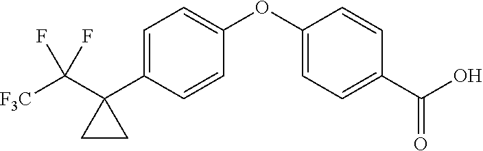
C1=C(C2(C([F3C])(F)F)CC2)C=CC(OC2=CC=C(C(O)=O)C=C2)=C1
